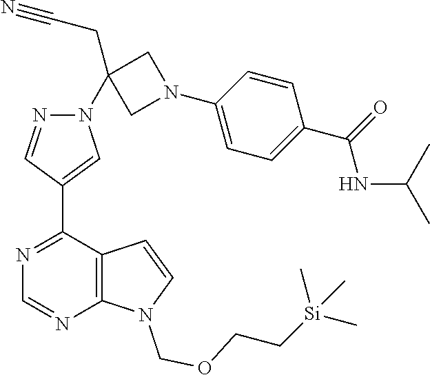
N1=C(C2=CN(C3(CC#N)CN(C4=CC=C(C(=O)NC(C)C)C=C4)C3)N=C2)C2=C(N=C1)N(COCC[Si](C)(C)C)C=C2
